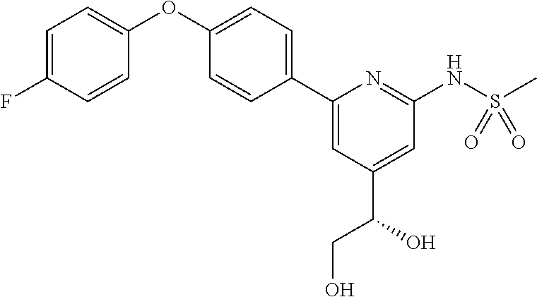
C1=C(F)C=CC(OC2=CC=C(C3=CC(C(O)CO)=CC(NS(C)(=O)=O)=N3)C=C2)=C1
